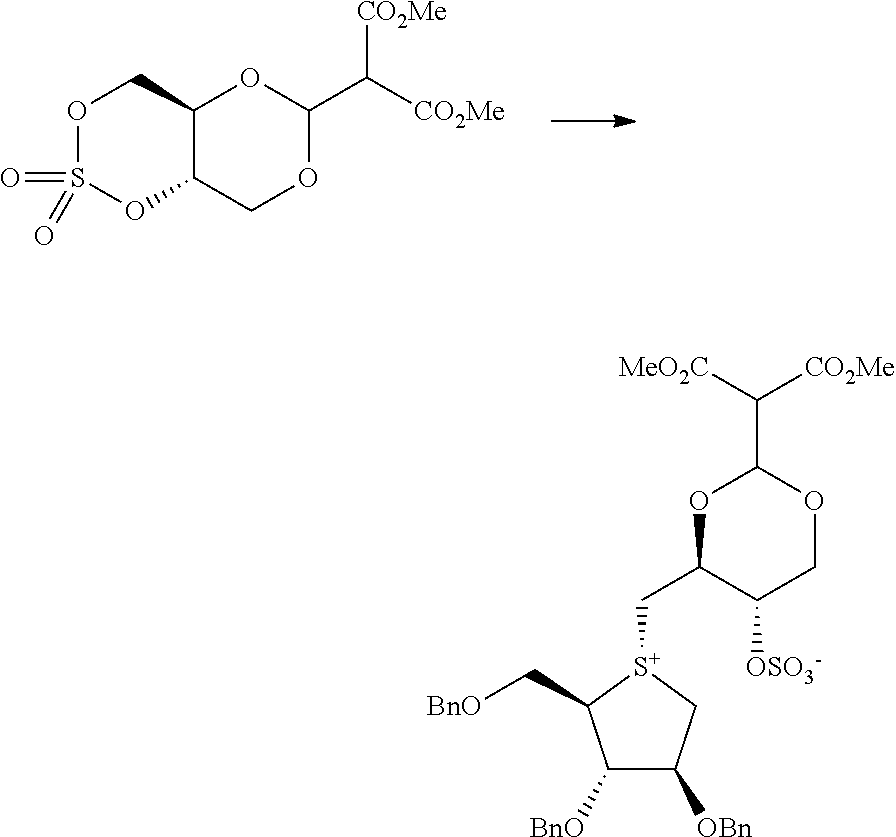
O1S(=O)(=O)OC2C(C1)OC(C([CO2Me])[CO2Me])OC2.C([CO2Me])([MeO2C])C1OC(C[S+]2C(C[BnO])C([BnO])C([OBn])C2)C([OSO3-])CO1
